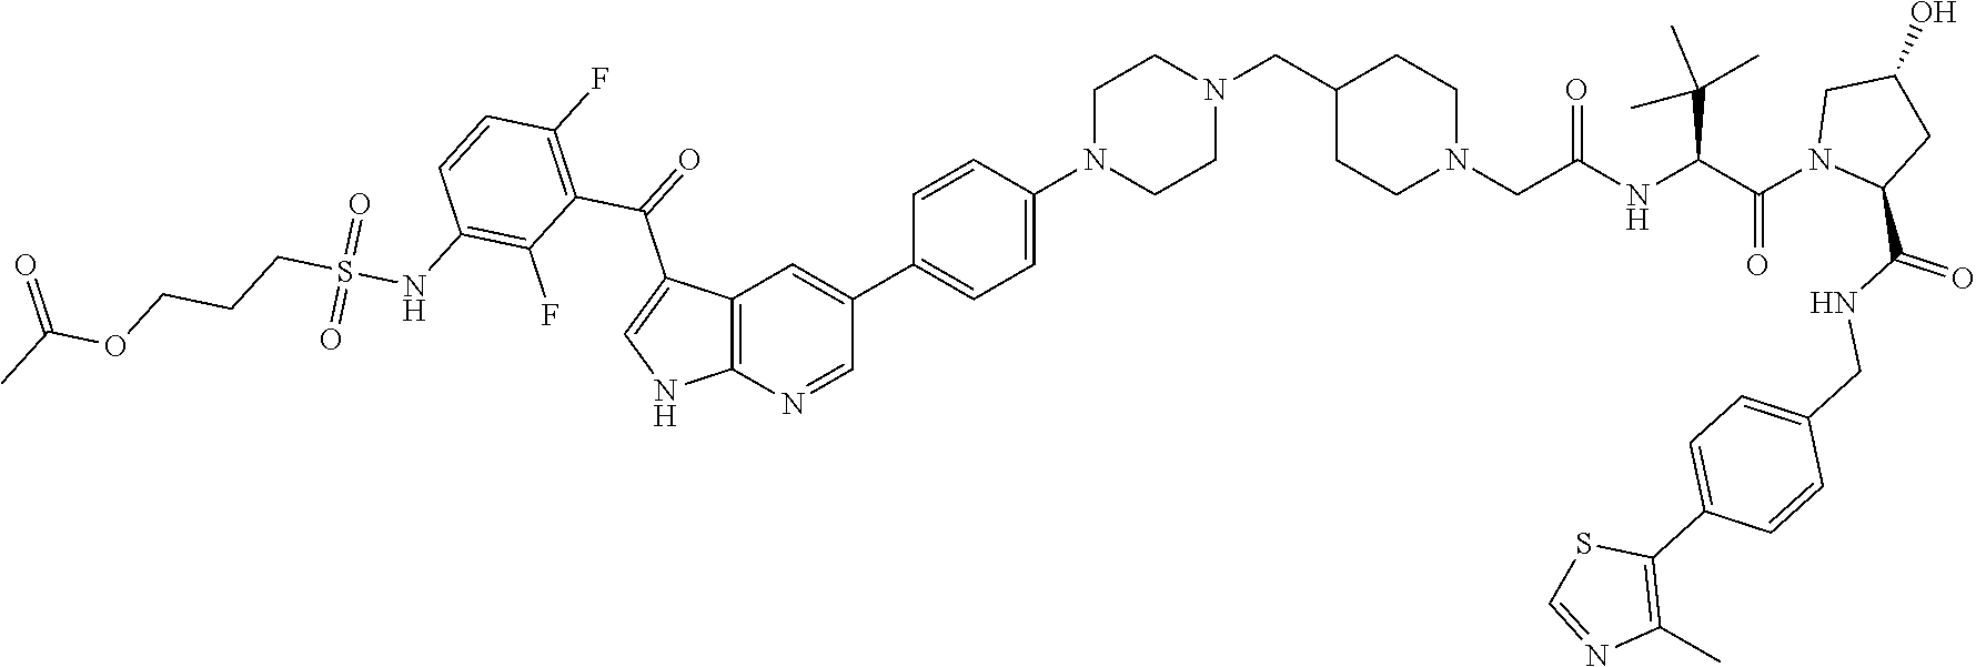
C12=C(N=CC(C3=CC=C(N4CCN(CC5CCN(CC(NC(C(N6C(C(=O)NCC7=CC=C(C8=C(C)N=CS8)C=C7)CC(O)C6)=O)C(C)(C)C)=O)CC5)CC4)C=C3)=C1)NC=C2C(C1=C(F)C=CC(NS(CCCOC(C)=O)(=O)=O)=C1F)=O
